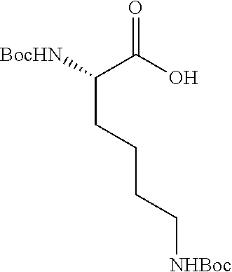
[BocHN]C(CCCC[NHBoc])C(=O)O
